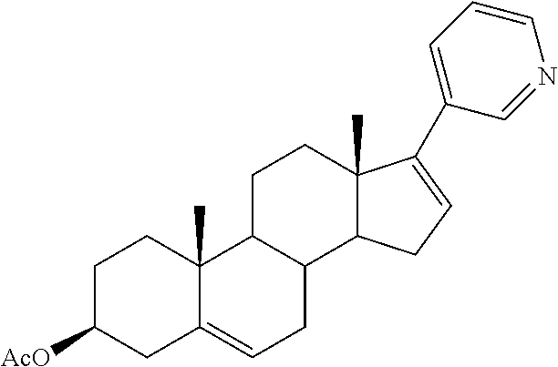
C1C([AcO])CC2=CCC3C(C2(C)C1)CCC1(C)C3CC=C1C1=CC=CN=C1
